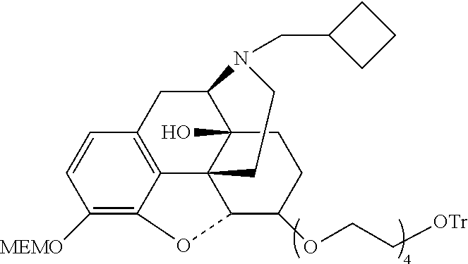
[MEMO]C1=C2C3=C(C=C1)CC1C4(O)C3(C(C(OCC[OTr])CC4)O2)CCN1CC1CCC1
